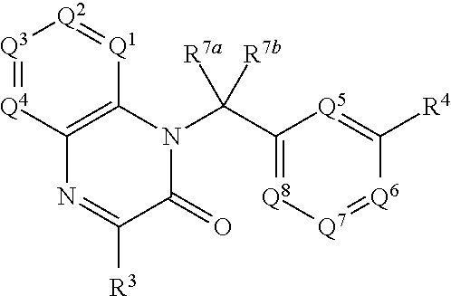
[Q3]1=[Q4]C2=C([Q1]=[Q2]1)N(C(C1=[Q8][Q7]=[Q6]C([R4])=[Q5]1)([R7b])[R7a])C(=O)C([R3])=N2
